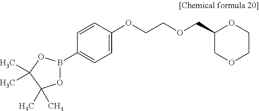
O1B(C2=CC=C(OCCOCC3COCCO3)C=C2)OC(C)(C)C1(C)C
